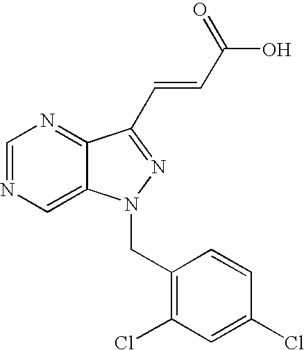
C1=C2C(=NC=N1)C(C=CC(O)=O)=NN2CC1=C(Cl)C=C(Cl)C=C1
